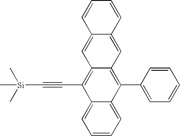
[Si](C#CC1=C2C(=C(C3=CC=CC=C3)C3=CC=CC=C13)C=C1C(=C2)C=CC=C1)(C)(C)C
